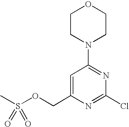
C1CN(C2=NC(Cl)=NC(COS(C)(=O)=O)=C2)CCO1
